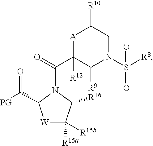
[A]1C(C(N2C(C([PG])=O)[W]C([R15a])([R15b])C2[R16])=O)([R12])C([R9])N(S([R8])(=O)=O)CC1[R10]
